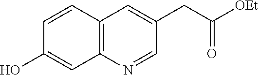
C12=C(N=CC(CC([OEt])=O)=C1)C=C(O)C=C2
